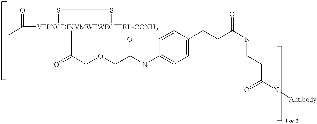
CC([VEPNCDIKVMWEWECFERL-CONH2]1(C(=O)COCC(NC2=CC=C(CCC(NCCC(=O)N[Antibody])=O)C=C2)=O)SS1)=O
